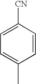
C1=C([CN])C=CC(C)=C1
